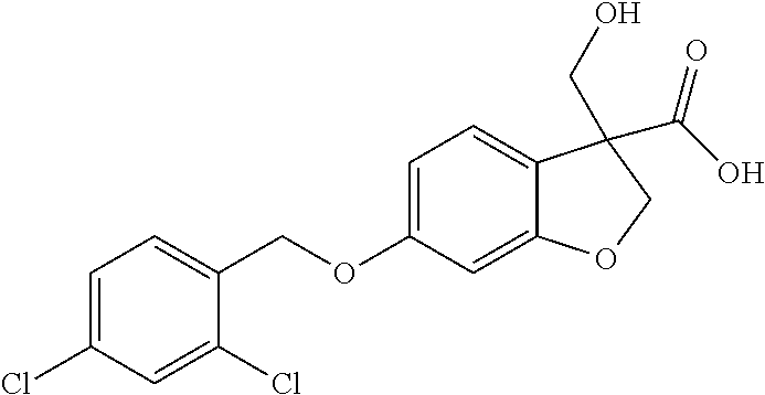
C1=C(Cl)C=C(Cl)C(COC2=CC=C3C(=C2)OCC3(C(O)=O)CO)=C1
